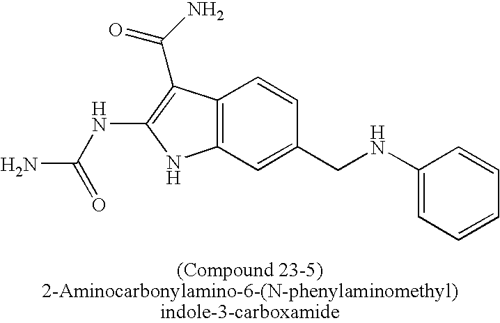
C12=C(C=C(CNC3=CC=CC=C3)C=C1)NC(NC(N)=O)=C2C(=O)N
